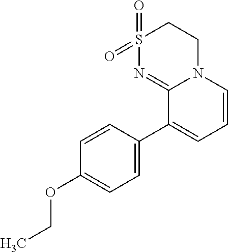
C1S(=O)(=O)N=C2N(C1)C=CC=C2C1=CC=C(OCC)C=C1
